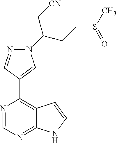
N1=CN=C2C(=C1C1=CN(C(CCS(C)=O)C[CN])N=C1)C=CN2
